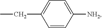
C1=CC([NH2])=CC=C1CC
